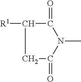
[R1]C1CC(=O)N(C)C1=O
